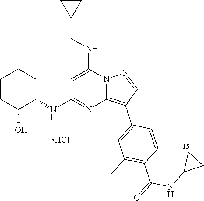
C1=C(NCC2CC2)N2C(=C(C3=CC(C)=C(C(=O)NC4CC4)C=C3)C=N2)N=C1NC1CCCCC1O.Cl
